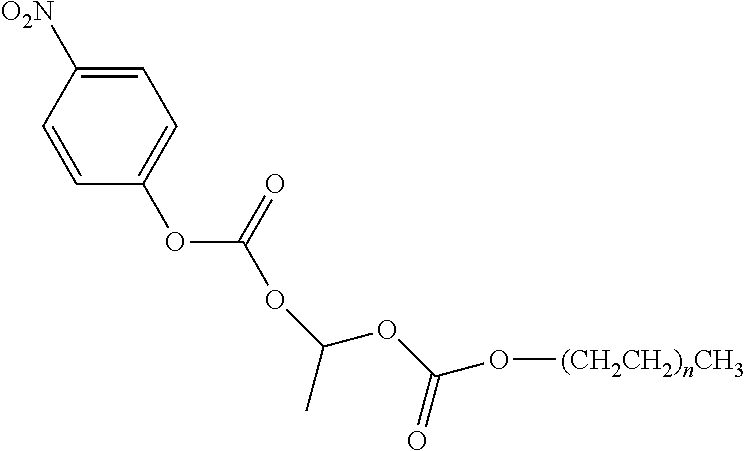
C1=C([O2N])C=CC(OC(OC(OC(O[(CH2CH2)nCH3])=O)C)=O)=C1
